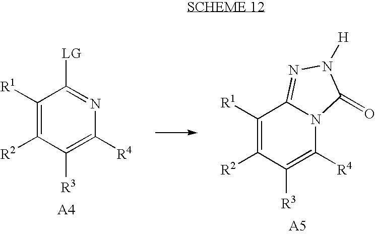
C1([R1])=C([R2])C([R3])=C([R4])N=C1[LG].C1([R1])=C([R2])C([R3])=C([R4])N2C1=NN([H])C2=O
